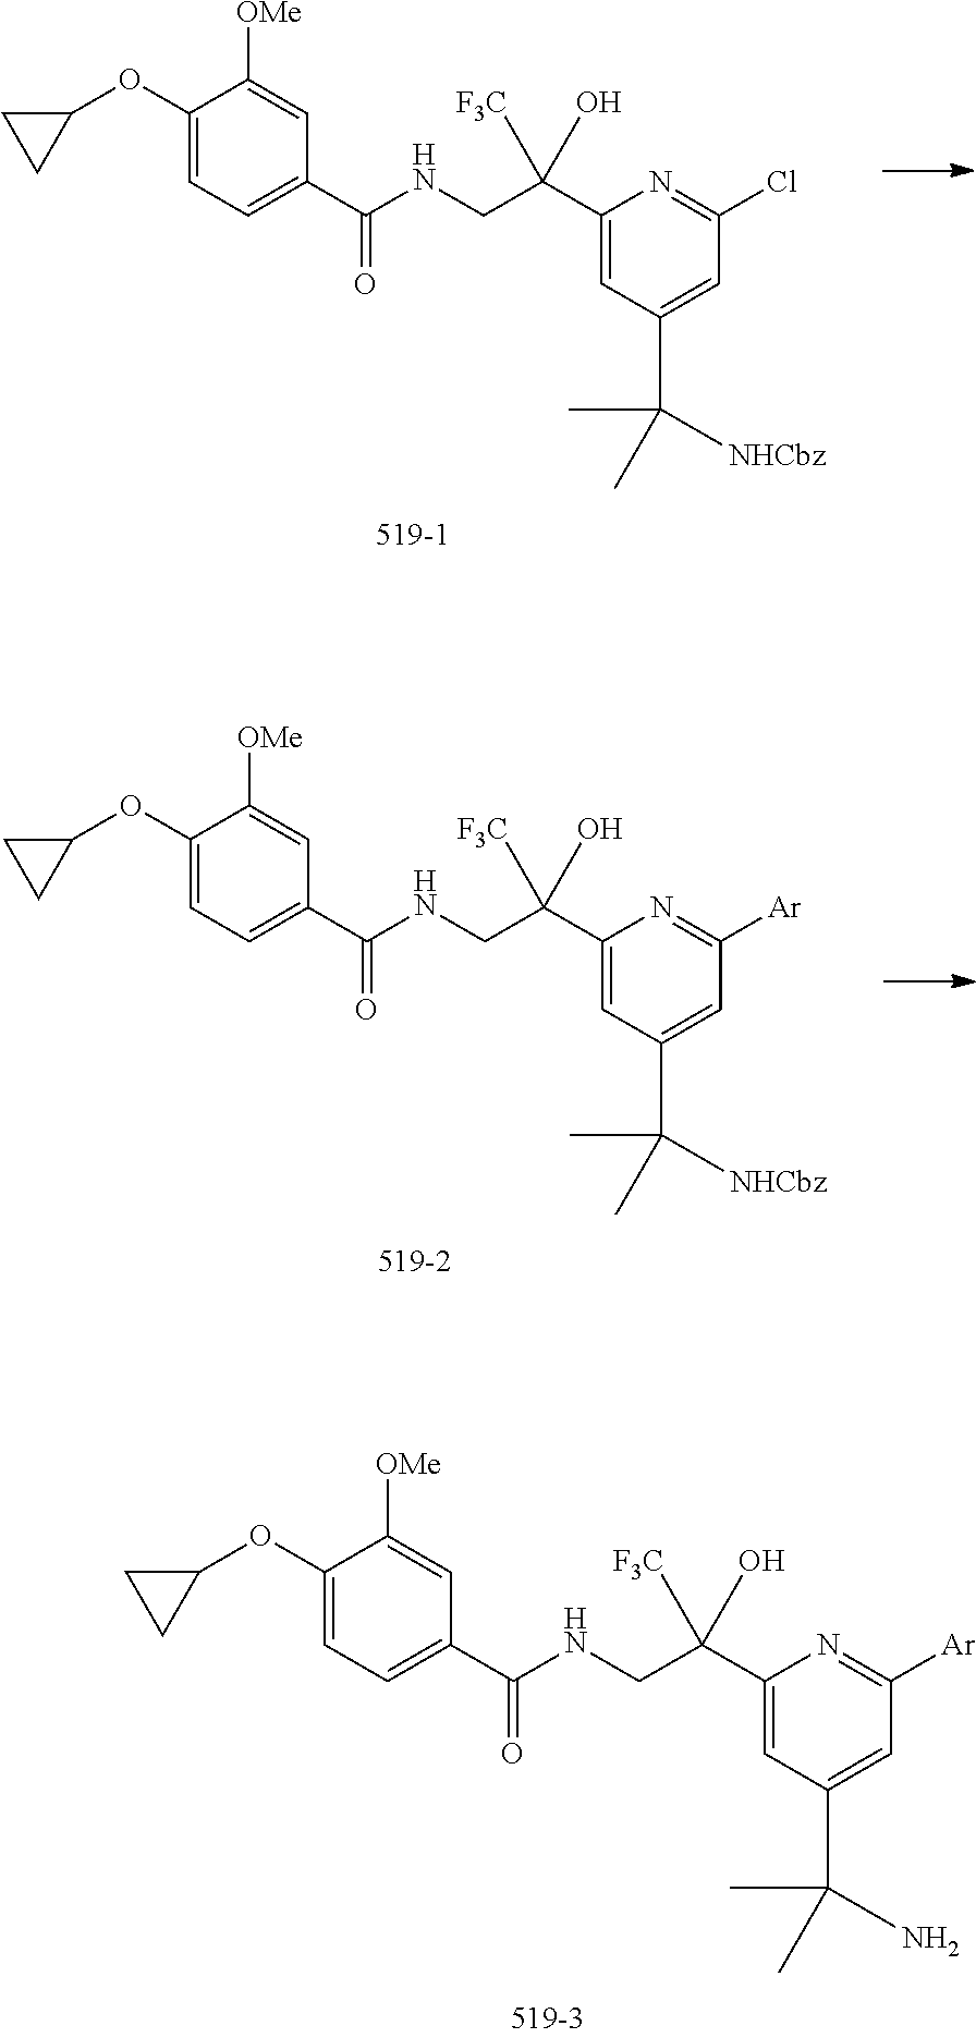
C1([OMe])=CC(C(NCC(C2=CC(C(N)(C)C)=CC([Ar])=N2)([F3C])O)=O)=CC=C1OC1CC1.C1([OMe])=CC(C(NCC(C2=CC(C([NHCbz])(C)C)=CC(Cl)=N2)([F3C])O)=O)=CC=C1OC1CC1.C1([OMe])=CC(C(NCC(C2=CC(C([NHCbz])(C)C)=CC([Ar])=N2)([F3C])O)=O)=CC=C1OC1CC1
